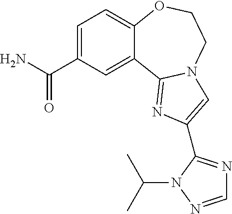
C1=C(C(=O)N)C=C2C(=C1)OCCN1C2=NC(C2=NC=NN2C(C)C)=C1
